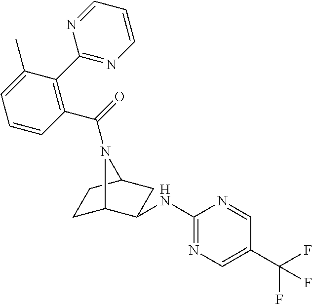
C1C2C(NC3=NC=C(C(F)(F)F)C=N3)CC(C1)N2C(=O)C1=C(C2=NC=CC=N2)C(C)=CC=C1
